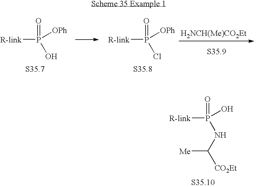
O=P([R-link])(O)NC([CO2Et])[Me].O=P([R-link])([OPh])O.O=P([R-link])([OPh])Cl.[H2NCH(Me)CO2Et]
